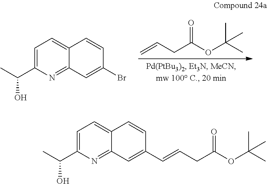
C=CCC(OC(C)(C)C)=O.C1=C(C(C)O)N=C2C(=C1)C=CC(Br)=C2.C1=C(C(C)O)N=C2C(=C1)C=CC(C=CCC(OC(C)(C)C)=O)=C2
